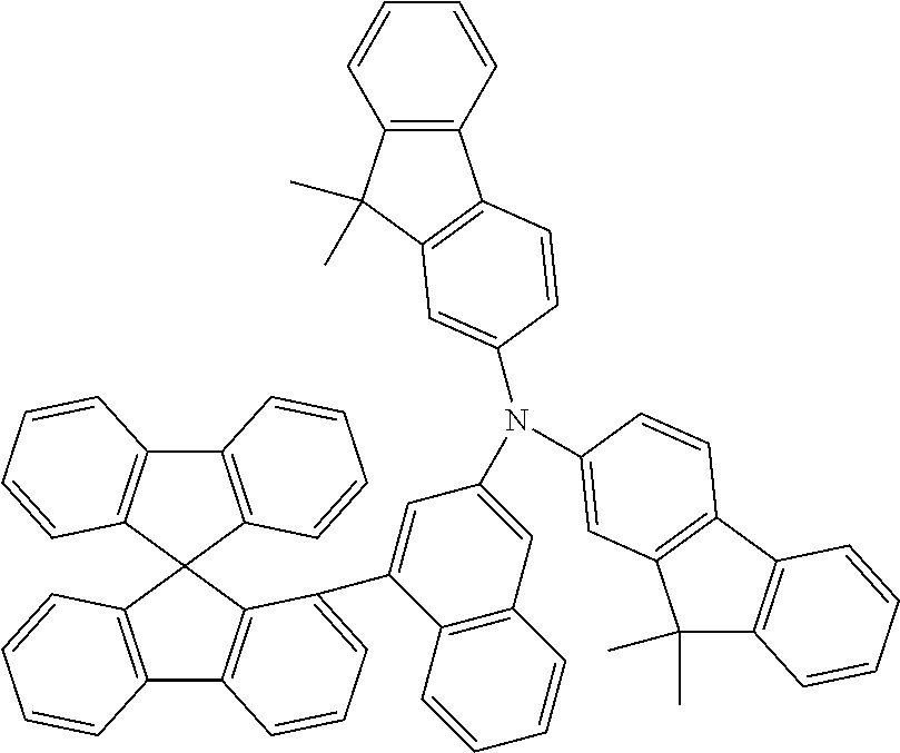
C12=C(C3(C4=C1C=CC=C4)C1=C(C4=C3C(C3=CC(N(C5=CC6=C(C7=C(C=CC=C7)C6(C)C)C=C5)C5=CC6=C(C7=C(C6(C)C)C=CC=C7)C=C5)=CC5=C3C=CC=C5)=CC=C4)C=CC=C1)C=CC=C2
